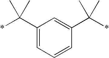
C1(C(*)(C)C)=CC=CC(C(*)(C)C)=C1
